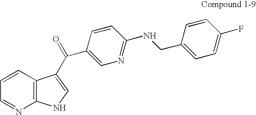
C1=CC2=C(N=C1)NC=C2C(C1=CN=C(NCC2=CC=C(F)C=C2)C=C1)=O
